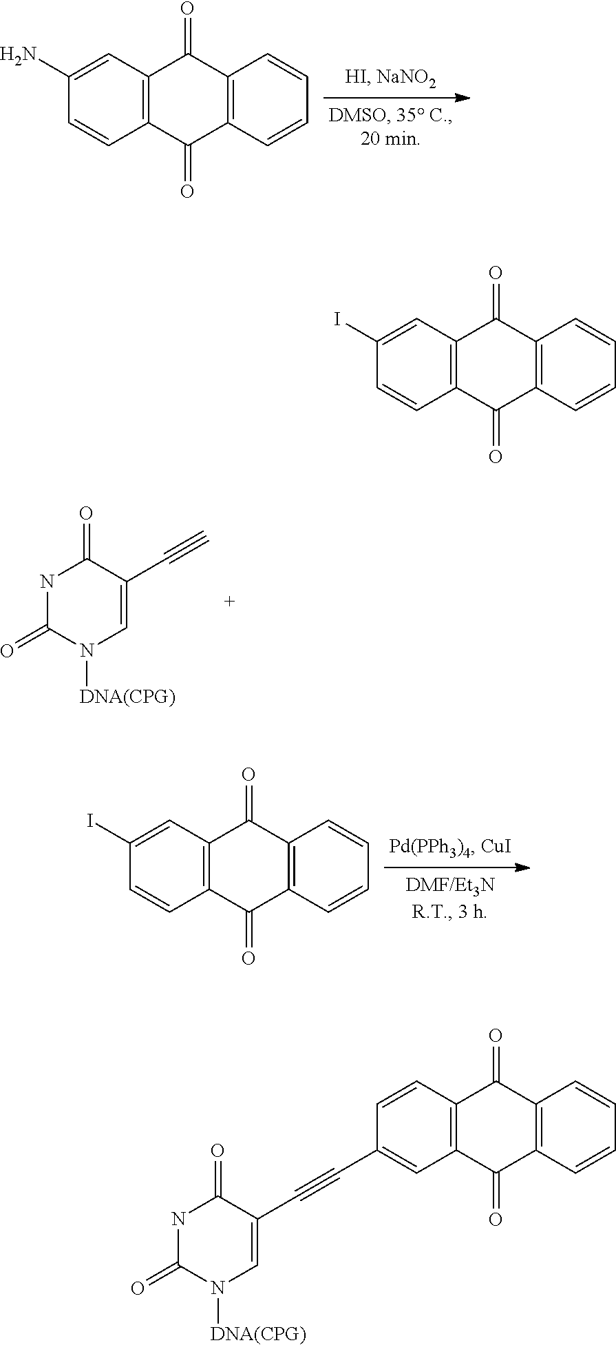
C1(N)=CC2=C(C=C1)C(=O)C1=C(C2=O)C=CC=C1.N1C(=O)N([DNA(CPG)])C=C(C#C)C1=O.C1(I)=CC2=C(C=C1)C(=O)C1=C(C2=O)C=CC=C1.C1(I)=CC2=C(C=C1)C(=O)C1=C(C2=O)C=CC=C1.C1=CC2=C(C=C1C#CC1=CN([DNA(CPG)])C(=O)NC1=O)C(=O)C1=C(C2=O)C=CC=C1
